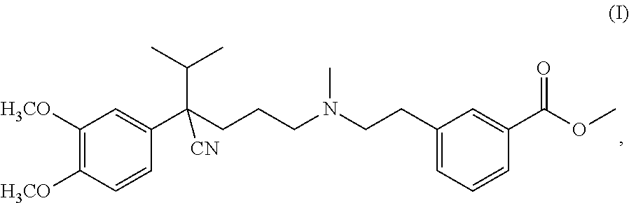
C1([H3CO])=C([H3CO])C=CC(C(CCCN(CCC2=CC=CC(C(=O)OC)=C2)C)(C(C)C)[CN])=C1
